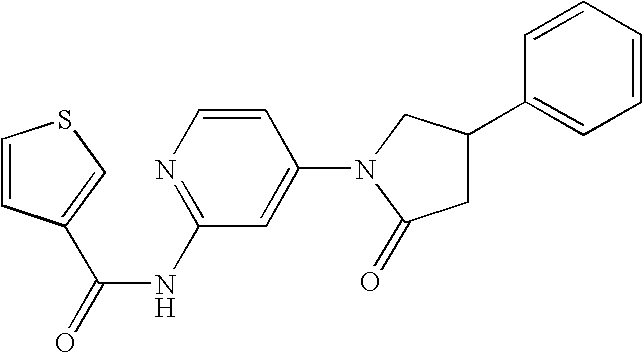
C1=CC(N2C(=O)CC(C3=CC=CC=C3)C2)=CC(NC(=O)C2=CSC=C2)=N1
